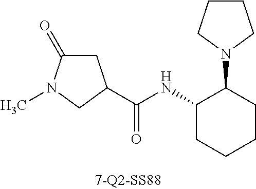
C1C(=O)N(C)CC1C(NC1CCCCC1N1CCCC1)=O
